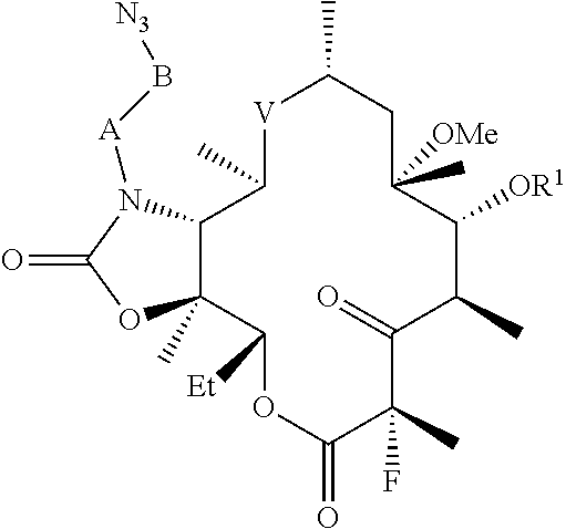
[V]1C(C)C2C(C)(C([Et])OC(=O)C(C)(F)C(=O)C(C)C([OR1])C(C)([OMe])CC1C)OC(=O)N2[A]B[N3]
